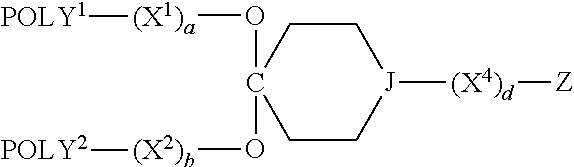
O(C1(O[(X2)b][POLY2])CC[J]([(X4)d][Z])CC1)[(X1)a][POLY1]
